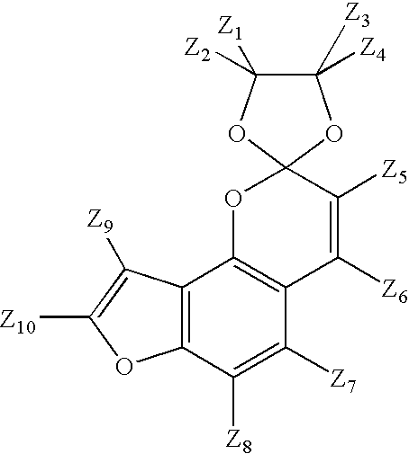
C12=C(C([Z8])=C([Z7])C3=C1OC1(C([Z5])=C3[Z6])OC([Z2])([Z1])C([Z4])([Z3])O1)OC([Z10])=C2[Z9]
